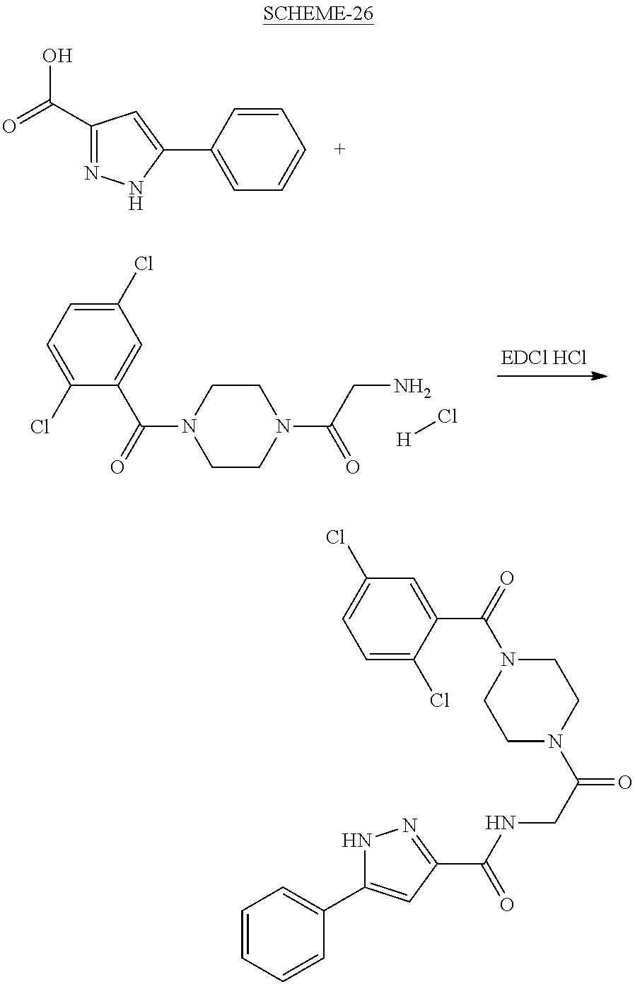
C1(C(=O)O)=NNC(C2=CC=CC=C2)=C1.C1(Cl)=CC=C(Cl)C(C(=O)N2CCN(C(CN)=O)CC2)=C1.[H]Cl.C1=C(Cl)C(C(=O)N2CCN(C(CNC(=O)C3=NNC(C4=CC=CC=C4)=C3)=O)CC2)=CC(Cl)=C1
